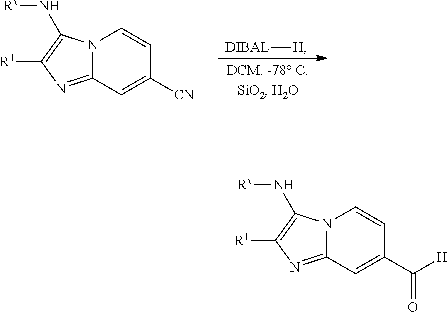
[DIBAL][H].C12=NC([R1])=C(N[Rx])N1C=CC([CN])=C2.C12=NC([R1])=C(N[Rx])N1C=CC(C([H])=O)=C2
